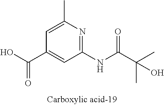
C1(NC(C(C)(C)O)=O)=NC(C)=CC(C(O)=O)=C1
